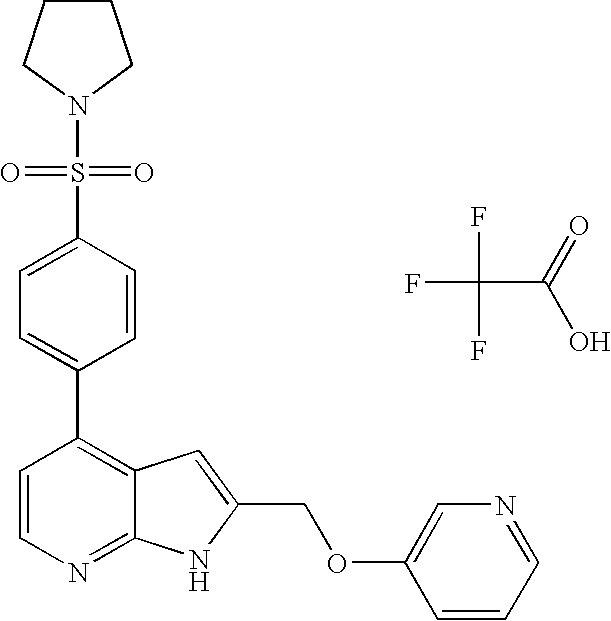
FC(F)(C(=O)O)F.C1(C2=C3C(=NC=C2)NC(COC2=CN=CC=C2)=C3)=CC=C(S(N2CCCC2)(=O)=O)C=C1
